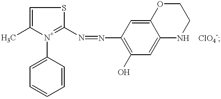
N(C1=C(O)C=C2C(=C1)OCCN2)=NC1=[N+](C2=CC=CC=C2)C(C)=CS1.[ClO4-]
